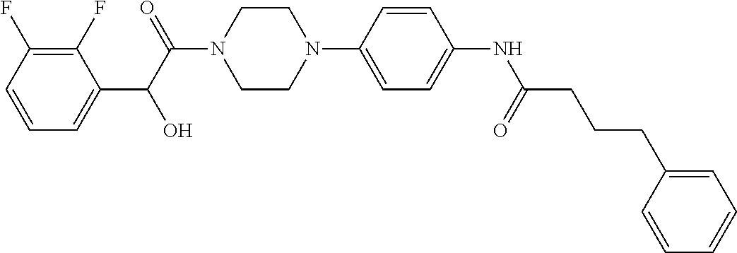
C1(F)=C(F)C=CC=C1C(C(=O)N1CCN(C2=CC=C(NC(CCCC3=CC=CC=C3)=O)C=C2)CC1)O
